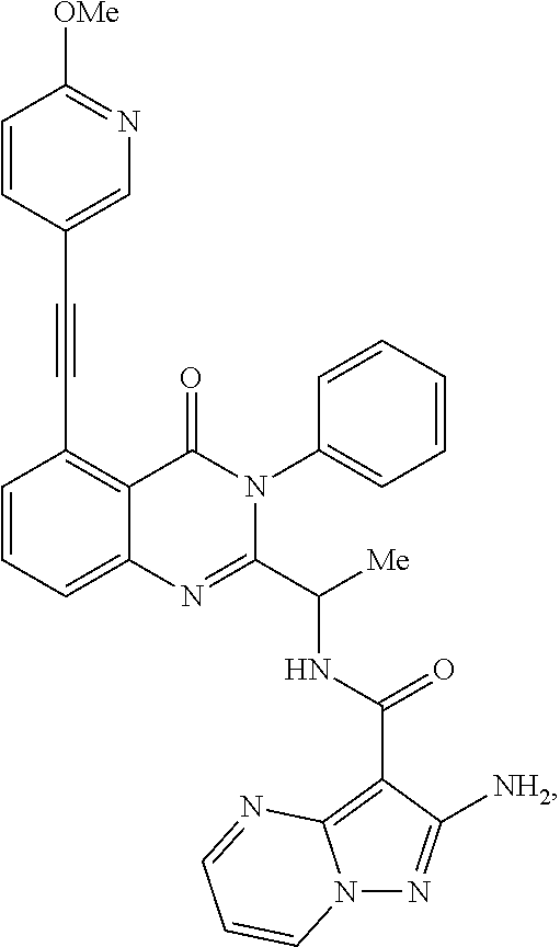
C12=CC=CC(C#CC3=CN=C([OMe])C=C3)=C1C(=O)N(C1=CC=CC=C1)C(C([Me])NC(C1=C3N(N=C1[NH2])C=CC=N3)=O)=N2
